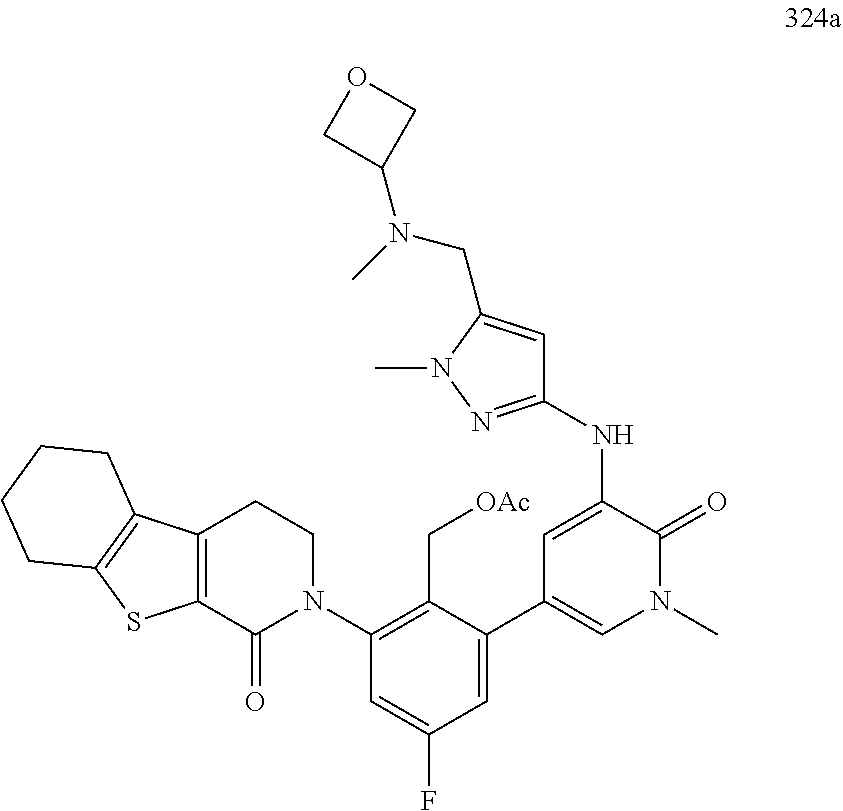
C1(NC2=CC(C3=CC(F)=CC(N4CCC5=C(C4=O)SC4=C5CCCC4)=C3C[OAc])=CN(C)C2=O)=NN(C)C(CN(C2COC2)C)=C1
